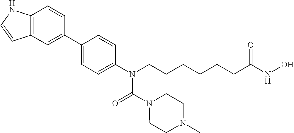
C12=C(C=C(C3=CC=C(N(CCCCCCC(NO)=O)C(N4CCN(C)CC4)=O)C=C3)C=C1)C=CN2
